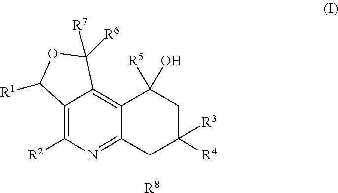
C12=C([R2])N=C3C(=C1C([R6])([R7])OC2[R1])C(O)([R5])CC([R4])([R3])C3[R8]
